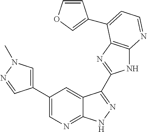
C1(C2=CN(C)N=C2)=CN=C2C(=C1)C(C1=NC3=C(N1)N=CC=C3C1=COC=C1)=NN2
